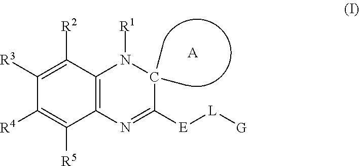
C12=C(N=C([E][L][G])C(C)(C)N1[R1])C([R5])=C([R4])C([R3])=C2[R2].[A]
